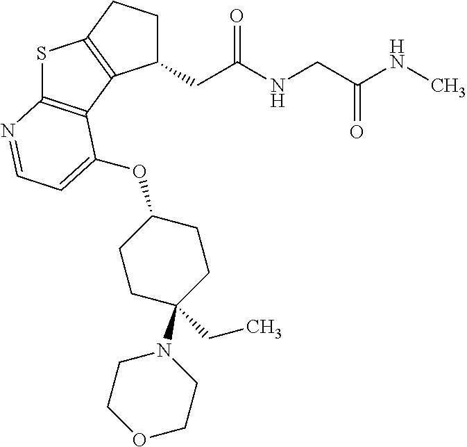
C1(CC(NCC(NC)=O)=O)CCC2=C1C1=C(S2)N=CC=C1OC1CCC(N2CCOCC2)(CC)CC1
